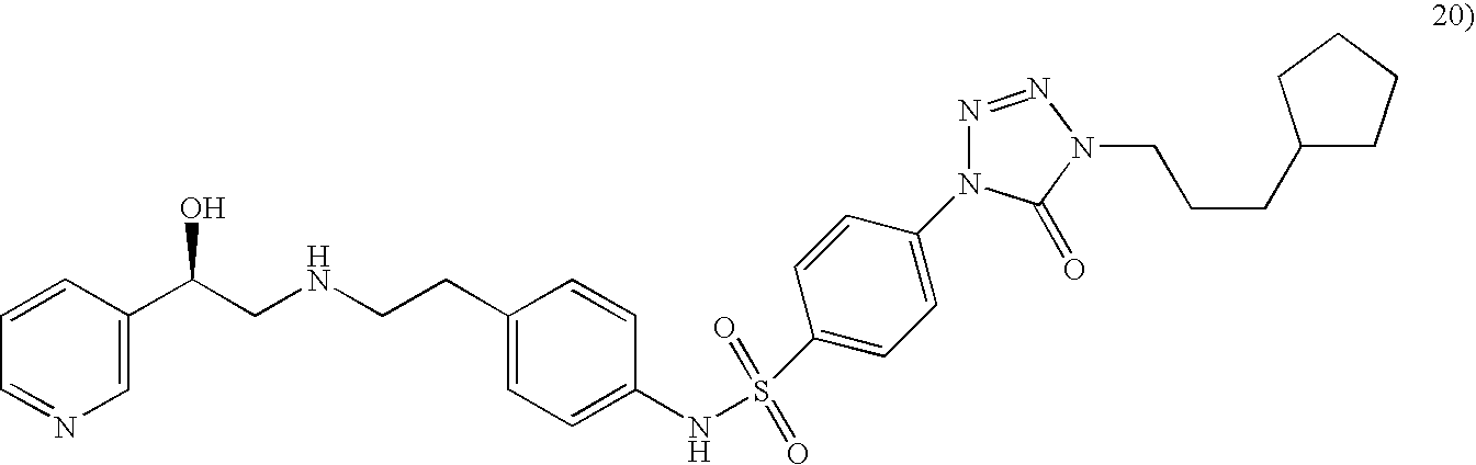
C1(C(CNCCC2=CC=C(NS(=O)(=O)C3=CC=C(N4N=NN(CCCC5CCCC5)C4=O)C=C3)C=C2)O)=CN=CC=C1
